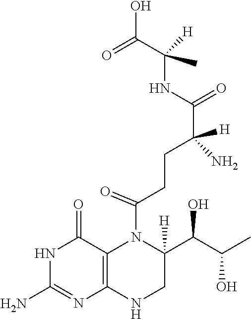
N1C(N)=NC2=C(C1=O)N(C(CCC(N)([H])C(NC(C(O)=O)(C)[H])=O)=O)C(C(C(C)O)O)([H])CN2
